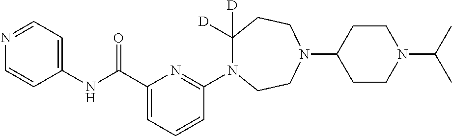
C(C1=CC=CC(N2C([D])([D])CCN(C3CCN(C(C)C)CC3)CC2)=N1)(NC1=CC=NC=C1)=O
